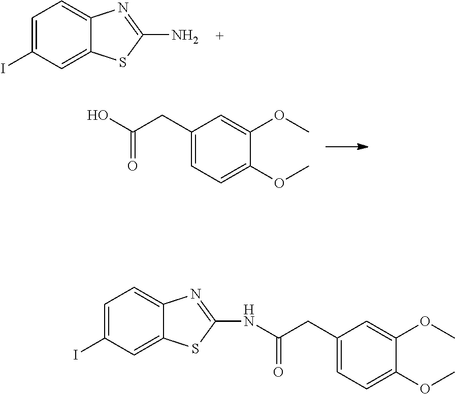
C1=C(I)C=C2C(=C1)N=C(N)S2.C1(CC(O)=O)=CC=C(OC)C(OC)=C1.C1(CC(=O)NC2=NC3=CC=C(I)C=C3S2)=CC=C(OC)C(OC)=C1
